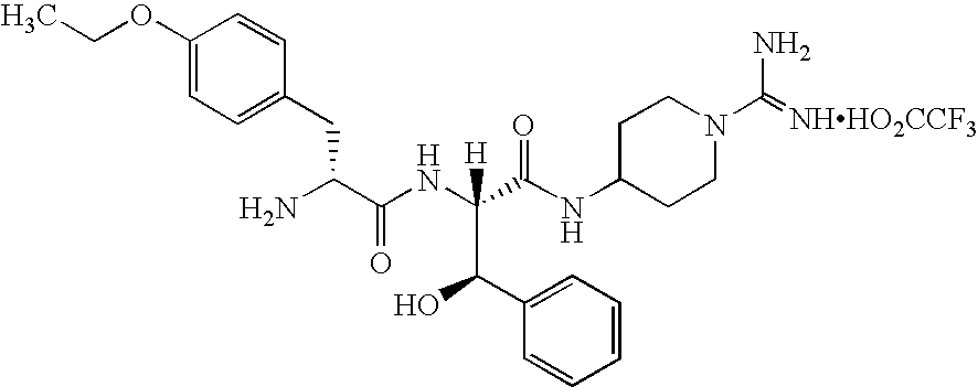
C1(OCC)=CC=C(CC(N)C(NC(C(NC2CCN(C(=[NHHO2CCF3])N)CC2)=O)(C(C2=CC=CC=C2)O)[H])=O)C=C1
